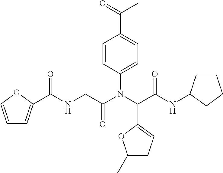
C1=COC(C(NCC(N(C(C(NC2CCCC2)=O)C2=CC=C(C)O2)C2=CC=C(C(=O)C)C=C2)=O)=O)=C1
